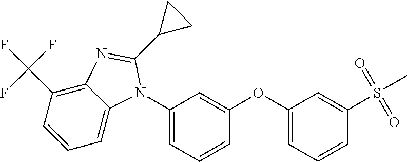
C1(N2C3=CC=CC(C(F)(F)F)=C3N=C2C2CC2)=CC=CC(OC2=CC=CC(S(C)(=O)=O)=C2)=C1
